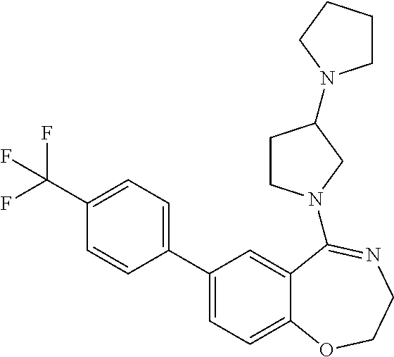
C1(C(F)(F)F)=CC=C(C2=CC=C3C(=C2)C(N2CCC(N4CCCC4)C2)=NCCO3)C=C1
